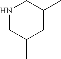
N1CC(C)CC(C)C1
